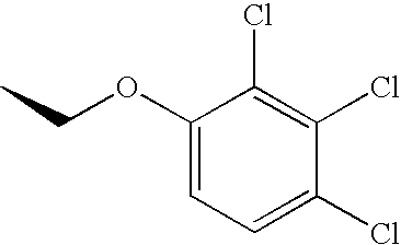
C1(Cl)=C(Cl)C(Cl)=CC=C1OCC
